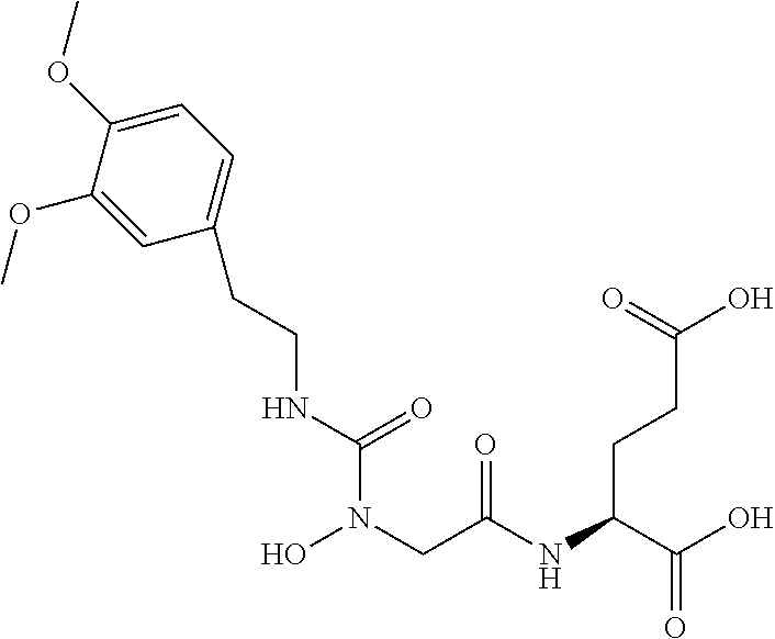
N(C(N(CC(NC(C(O)=O)CCC(O)=O)=O)O)=O)CCC1=CC=C(OC)C(OC)=C1
